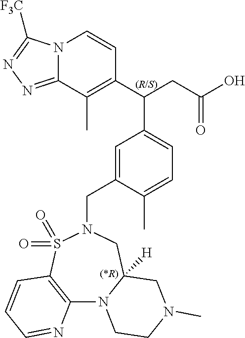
N12C(=NN=C1[F3C])C(C)=C(C(CC(O)=O)C1=CC=C(C)C(CN3CC4([H])N(C5=C(S3(=O)=O)C=CC=N5)CCN(C)C4)=C1)C=C2.[(*R)]
